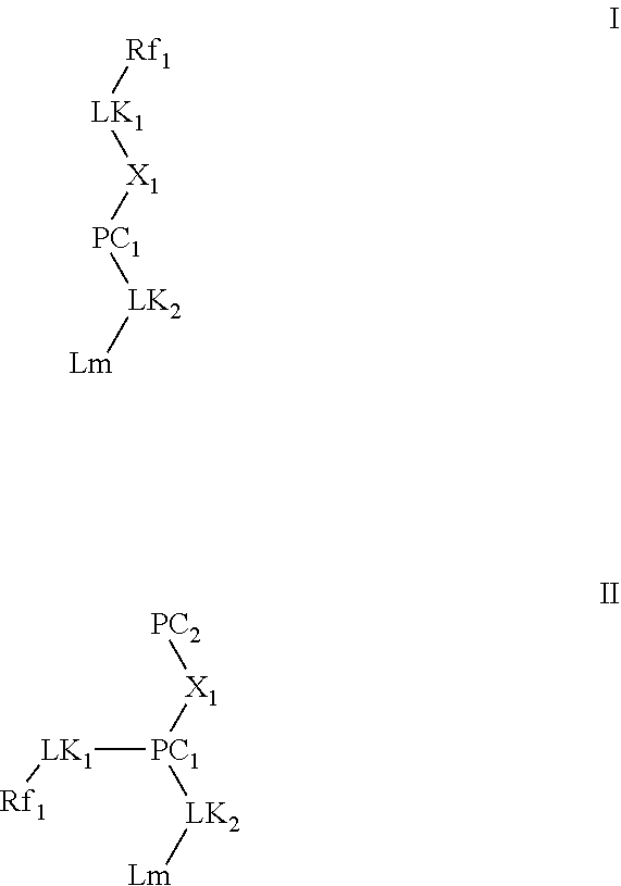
[Rf1][LK1][X1][PC1][LK2][Lm].[PC2][X1][PC1]([LK2][Lm])[LK1][Rf1]
